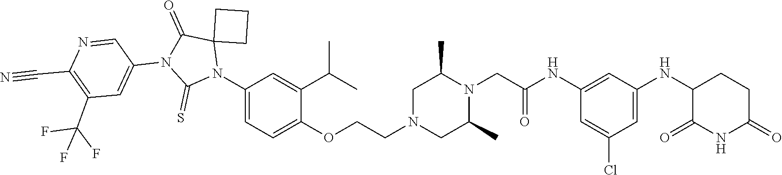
C1=C(Cl)C=C(NC2C(=O)NC(=O)CC2)C=C1NC(CN1C(C)CN(CCOC2=CC=C(N3C4(C(=O)N(C5=CC(C(F)(F)F)=C(C#N)N=C5)C3=S)CCC4)C=C2C(C)C)CC1C)=O
